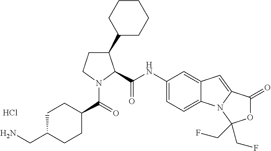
C1C(CN)CCC(C(N2C(C(=O)NC3=CC=C4C(=C3)C=C3N4C(CF)(CF)OC3=O)C(C3CCCCC3)CC2)=O)C1.Cl
